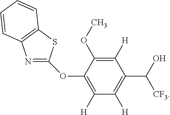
C1([H])=C(OC)C(OC2=NC3=C(S2)C=CC=C3)=C([H])C([H])=C1C(O)[CF3]
